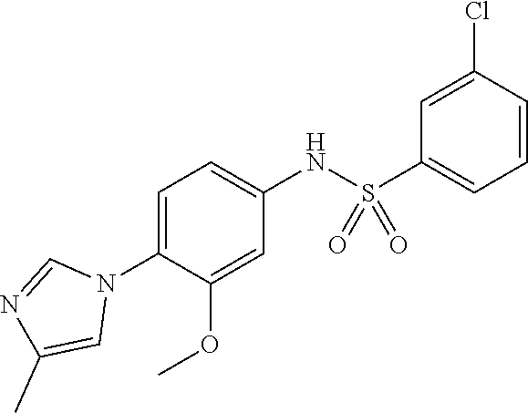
C1=C(NS(C2=CC=CC(Cl)=C2)(=O)=O)C=C(OC)C(N2C=NC(C)=C2)=C1
